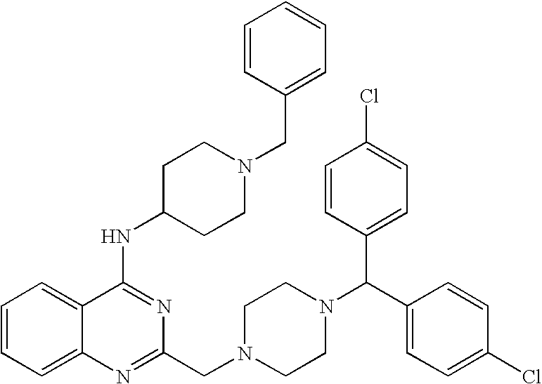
C1(NC2CCN(CC3=CC=CC=C3)CC2)=NC(CN2CCN(C(C3=CC=C(Cl)C=C3)C3=CC=C(Cl)C=C3)CC2)=NC2=CC=CC=C12
